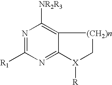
N1=C([R1])N=C2C(=C1[NR2R3])[(CH2)n]C[X]2[R]
